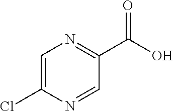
ClC1=CN=C(C(O)=O)C=N1
